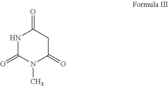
N1C(=O)N(C)C(=O)CC1=O
